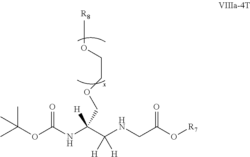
CC(OC(NC(C(NCC(O[R7])=O)([H])[H])([H])COCCO[R8])=O)(C)C
